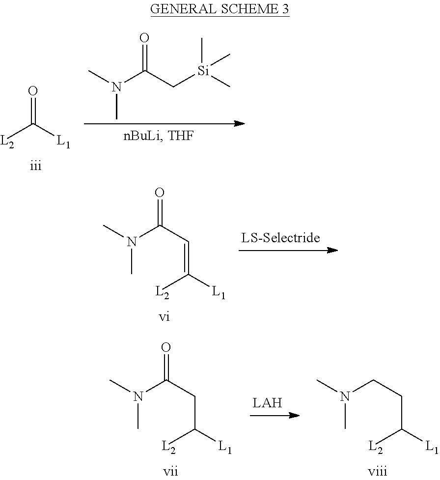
[L2]C([L1])=O.N(C(C[Si](C)(C)C)=O)(C)C.[L2]C([L1])=CC(=O)N(C)C.[L2]C([L1])CC(=O)N(C)C.[L2]C([L1])CCN(C)C
